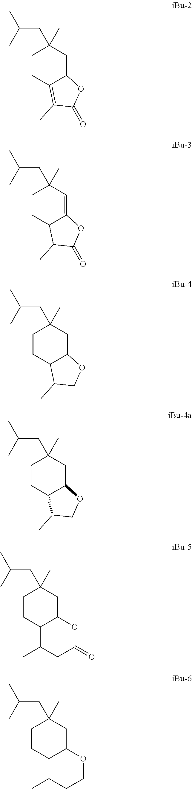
C1CC2=C(C)C(=O)OC2CC1(CC(C)C)C.C1CC2C(=CC1(CC(C)C)C)OC(=O)C2C.C1CC2C(CC1(CC(C)C)C)OCC2C.C1CC2C(CC1(CC(C)C)C)OCC2C.C1CC2C(CC1(CC(C)C)C)OC(=O)CC2C.C1CC2C(CC1(CC(C)C)C)OCCC2C
